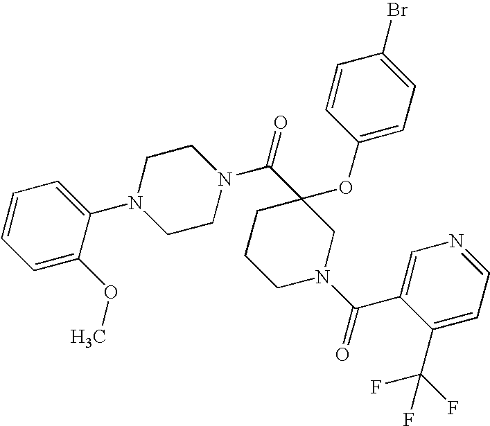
C1=C(OC)C(N2CCN(C(C3(OC4=CC=C(Br)C=C4)CCCN(C(=O)C4=CN=CC=C4C(F)(F)F)C3)=O)CC2)=CC=C1
